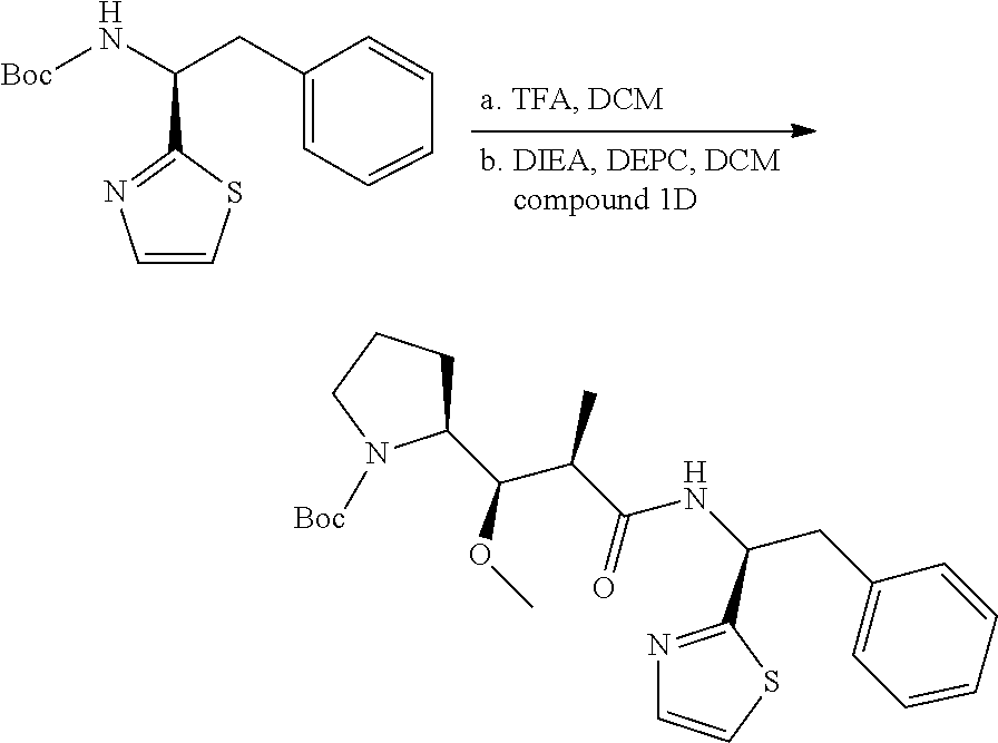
C1(CC(N[Boc])C2=NC=CS2)=CC=CC=C1.C1(CC(NC(=O)C(C)C(C2CCCN2[Boc])OC)C2=NC=CS2)=CC=CC=C1
